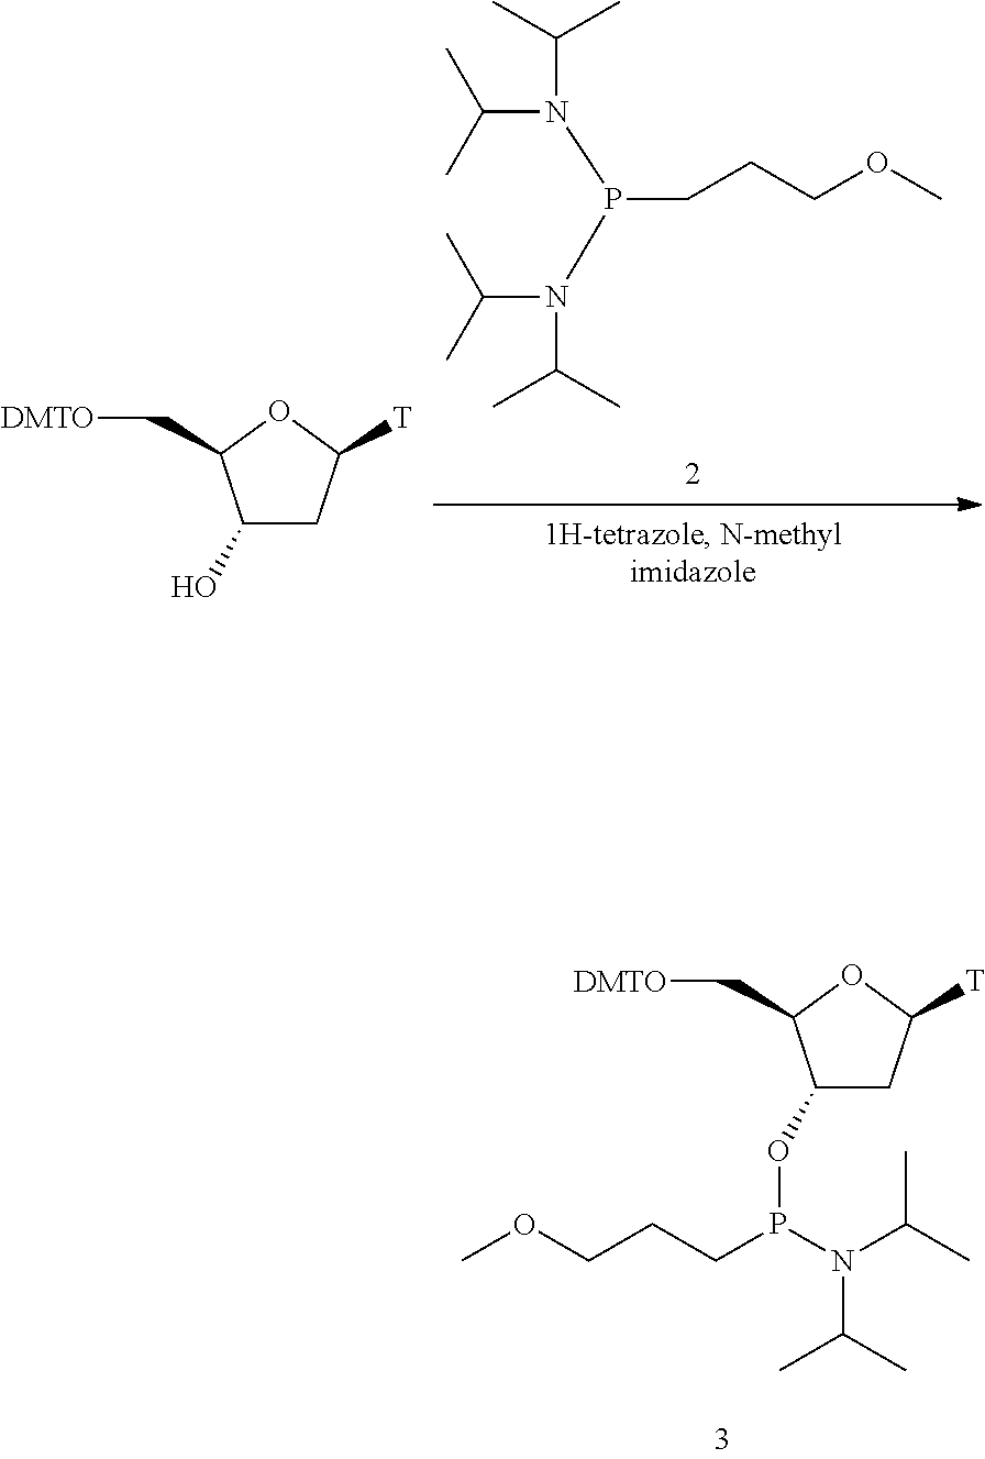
C1(O)CC([T])OC1C[DMTO].C(C)(N(C(C)C)P(N(C(C)C)C(C)C)CCCOC)C.C(P(N(C(C)C)C(C)C)OC1CC([T])OC1C[DMTO])CCOC
